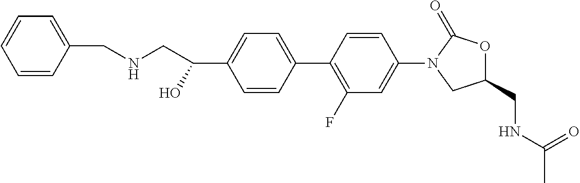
C1=CC(C2=C(F)C=C(N3CC(CNC(=O)C)OC3=O)C=C2)=CC=C1C(CNCC1=CC=CC=C1)O
